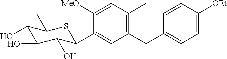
C1([MeO])=CC(C)=C(CC2=CC=C([OEt])C=C2)C=C1C1C(O)C(O)C(O)C(C)S1
